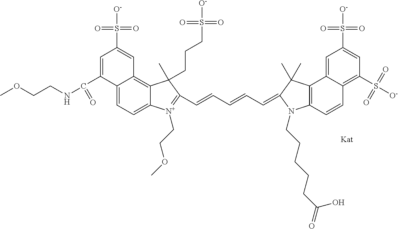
C(=CC=CC=C1C(C)(C)C2=C(C=CC3=C(S([O-])(=O)=O)C=C(S(=O)(=O)[O-])C=C32)N1CCCCCC(=O)O)C1=[N+](CCOC)C2=CC=C3C(=C2C1(C)CCCS(=O)(=O)[O-])C=C(S(=O)(=O)[O-])C=C3C(=O)NCCOC
